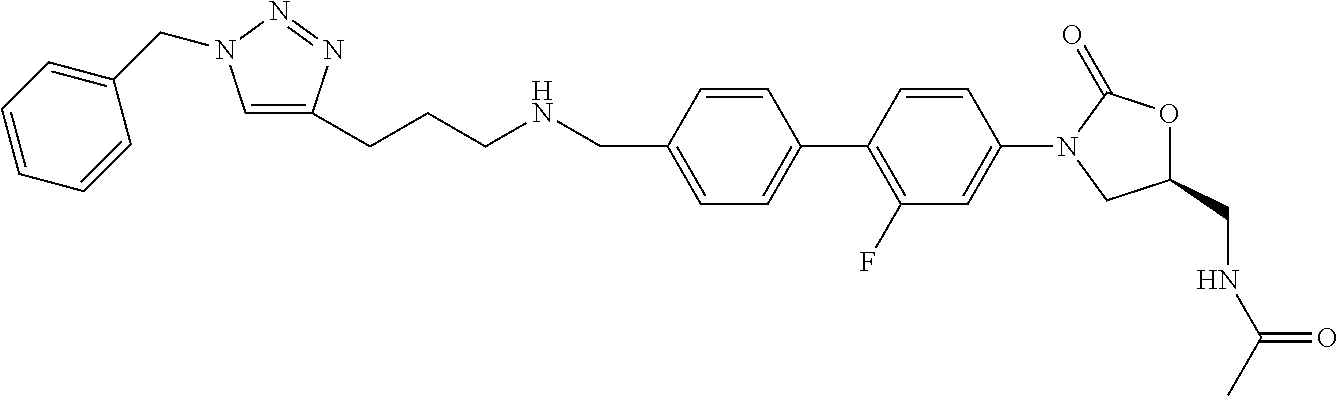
C1(N2CC(CNC(C)=O)OC2=O)=CC(F)=C(C2=CC=C(CNCCCC3=CN(CC4=CC=CC=C4)N=N3)C=C2)C=C1
